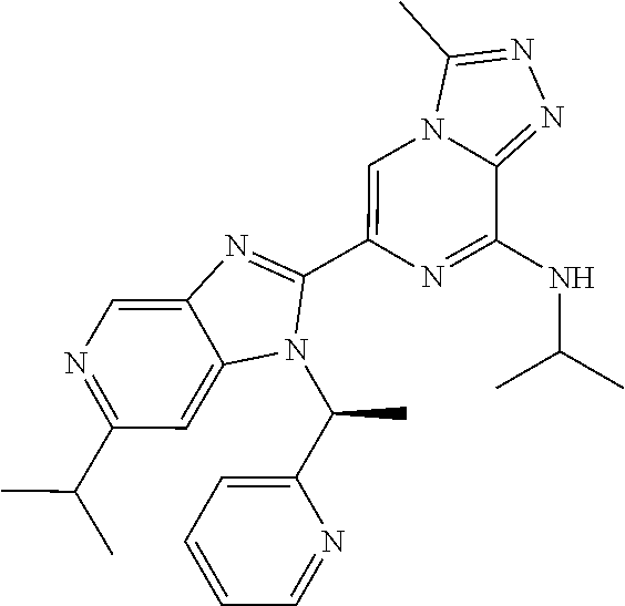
N1=C(C(C)C)C=C2C(=C1)N=C(C1=CN3C(=NN=C3C)C(NC(C)C)=N1)N2C(C1=CC=CC=N1)C
